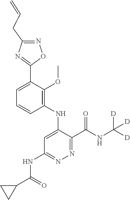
C1=C(C2=NC(CC=C)=NO2)C(OC)=C(NC2=CC(NC(C3CC3)=O)=NN=C2C(NC([D])([D])[D])=O)C=C1
